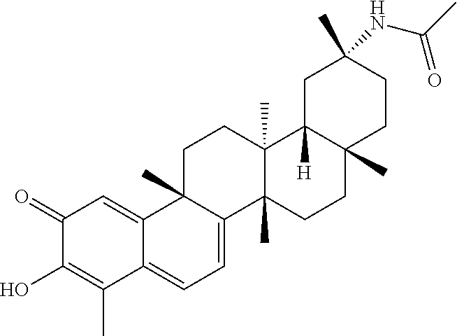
OC1=C(C)C2=CC=C3C(C)(C2=CC1=O)CCC1(C)C3(C)CCC2(C)C1([H])CC(C)(NC(C)=O)CC2
